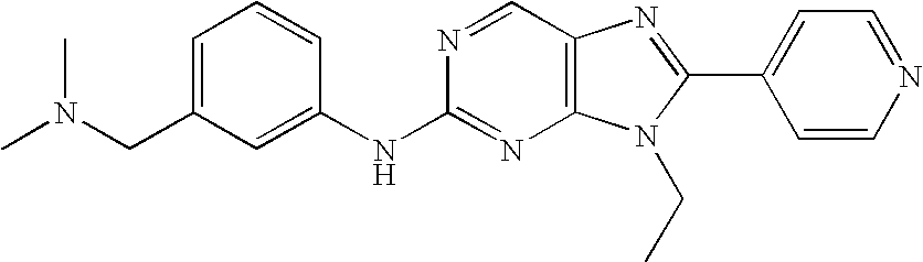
C1=C(CN(C)C)C=C(NC2=NC3=C(C=N2)N=C(C2=CC=NC=C2)N3CC)C=C1
